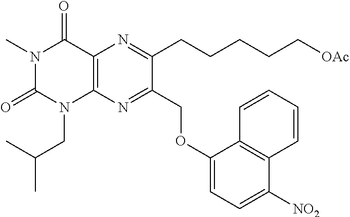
C1(OCC2=NC3=C(N=C2CCCCC[OAc])C(=O)N(C)C(=O)N3CC(C)C)=CC=C([NO2])C2=C1C=CC=C2
